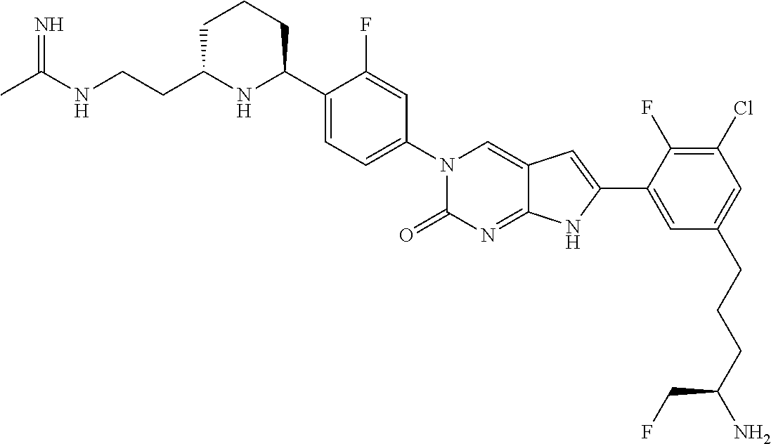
CC(NCCC1NC(C2=CC=C(N3C(=O)N=C4C(=C3)C=C(C3=CC(CCCC(N)CF)=CC(Cl)=C3F)N4)C=C2F)CCC1)=N
